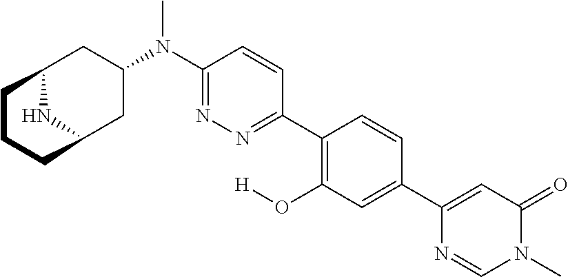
N(C)(C1=NN=C(C2=C(O[H])C=C(C3=CC(=O)N(C)C=N3)C=C2)C=C1)C1CC2NC(C1)CCC2
